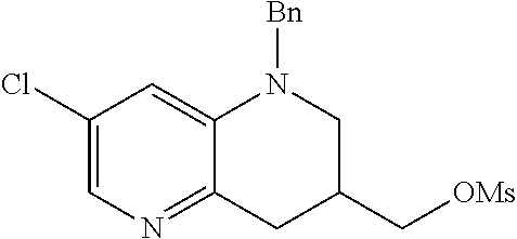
C1(Cl)=CN=C2C(=C1)N([Bn])CC(C[OMs])C2
